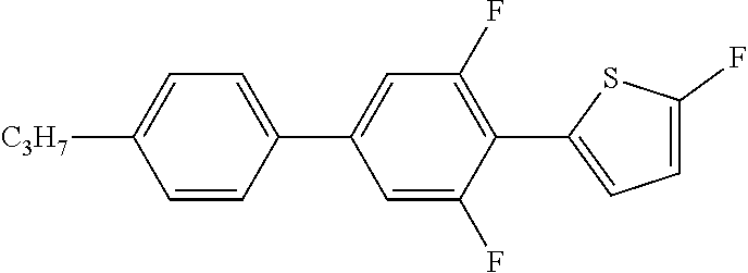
C1=CC(C2=CC(F)=C(C3=CC=C(F)S3)C(F)=C2)=CC=C1[C3H7]
